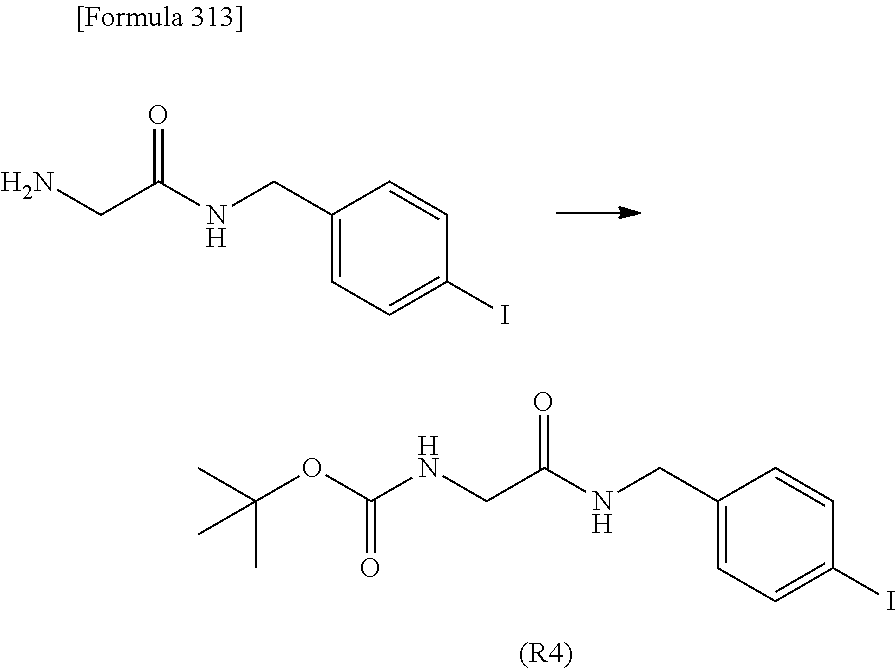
N(CC1=CC=C(I)C=C1)C(CN)=O.N(CC1=CC=C(I)C=C1)C(CNC(OC(C)(C)C)=O)=O.[(R4)]
